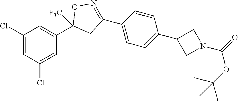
C1(Cl)=CC(Cl)=CC(C2([F3C])CC(C3=CC=C(C4CN(C(OC(C)(C)C)=O)C4)C=C3)=NO2)=C1
